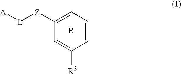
C1([Z][L][A])=CC=CC([R3])=C1.B
